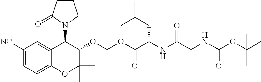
C1CC(=O)N(C2C3=CC([NC])=CC=C3OC(C)(C)C2OCOC(C(NC(CNC(=O)OC(C)(C)C)=O)CC(C)C)=O)C1
